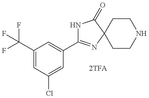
N1C(C2=CC(C(F)(F)F)=CC(Cl)=C2)=NC2(C1=O)CCNCC2
